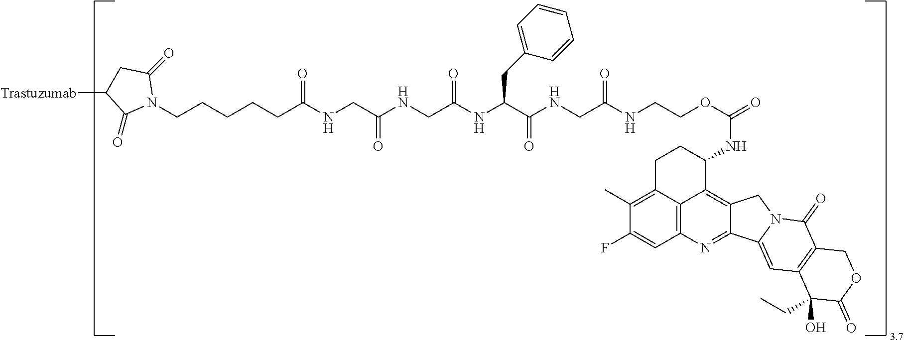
C(C(NCC(NC(C(=O)NCC(NCCOC(NC1C2=C3C(=NC4=C2C(=C(C)C(F)=C4)CC1)C1=CC2=C(C(=O)N1C3)COC(=O)C2(O)CC)=O)=O)CC1=CC=CC=C1)=O)=O)NC(CCCCCN1C(=O)CC([Trastuzumab])C1=O)=O
